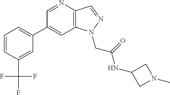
C1(C2=CC=CC(C(F)(F)F)=C2)=CC2=C(C=NN2CC(=O)NC2CN(C)C2)N=C1
